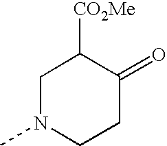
C1N(C)CCC(=O)C1[CO2Me]
